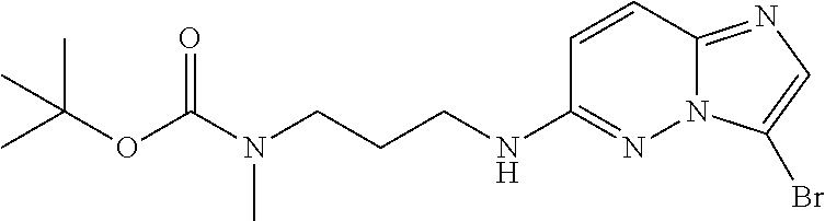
C1=CC2=NC=C(Br)N2N=C1NCCCN(C(OC(C)(C)C)=O)C
